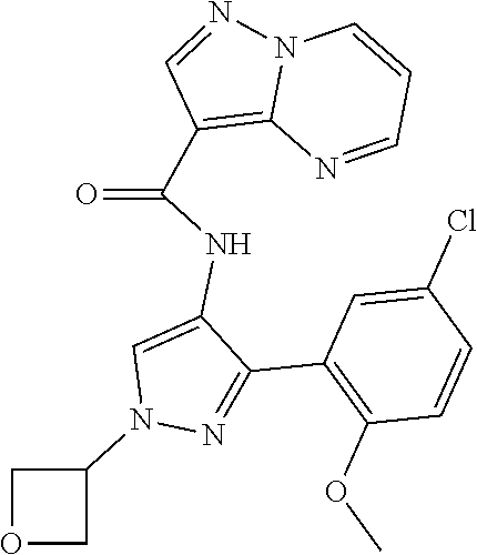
N12C(=C(C(NC3=CN(C4COC4)N=C3C3=C(OC)C=CC(Cl)=C3)=O)C=N1)N=CC=C2
